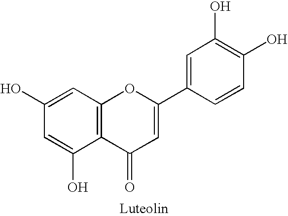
C1(O)=CC2=C(C(O)=C1)C(=O)C=C(C1=CC(O)=C(O)C=C1)O2
